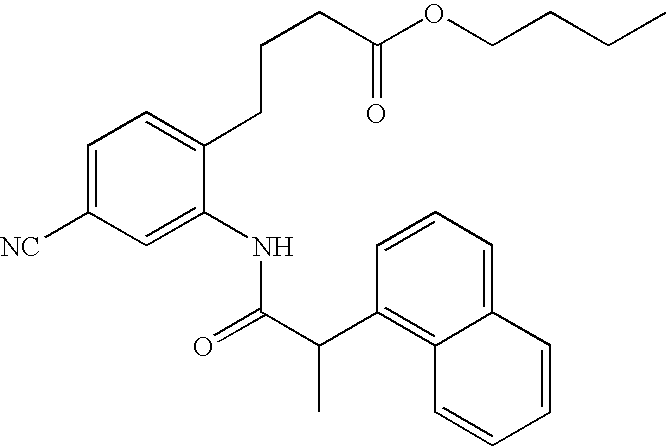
C1=C([NC])C=C(NC(=O)C(C)C2=C3C(=CC=C2)C=CC=C3)C(CCCC(=O)OCCCC)=C1
